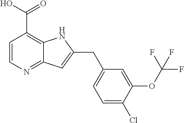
C1=CN=C2C(=C1C(O)=O)NC(CC1=CC=C(Cl)C(OC(F)(F)F)=C1)=C2
